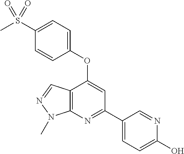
C12=C(N=C(C3=CC=C(O)N=C3)C=C1OC1=CC=C(S(C)(=O)=O)C=C1)N(C)N=C2
